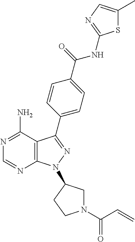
C1=NC2=C(C(N)=N1)C(C1=CC=C(C(=O)NC3=NC=C(C)S3)C=C1)=NN2C1CN(C(C=C)=O)CC1
